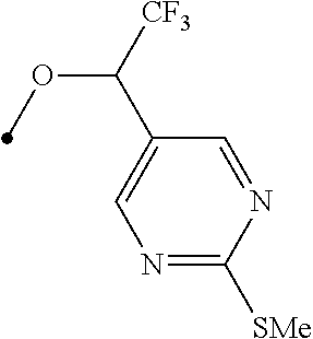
N1=C([SMe])N=CC(C([CF3])OC)=C1
